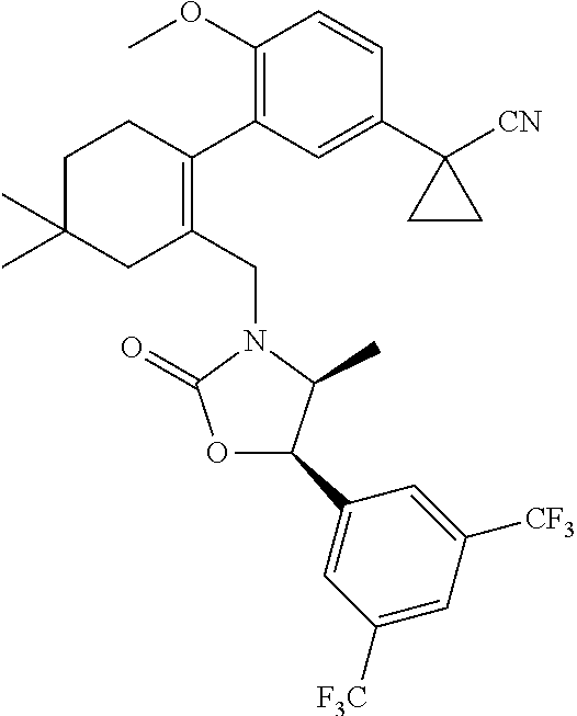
C1C(C)(C)CC(CN2C(=O)OC(C3=CC([F3C])=CC([CF3])=C3)C2C)=C(C2=C(OC)C=CC(C3([CN])CC3)=C2)C1
